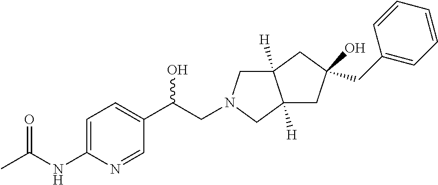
CC(NC1=CC=C(C(CN2CC3([H])C([H])(C2)CC(CC2=CC=CC=C2)(O)C3)O)C=N1)=O
